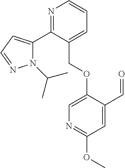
N1(C(C)C)C(C2=NC=CC=C2COC2=CN=C(OC)C=C2C=O)=CC=N1
